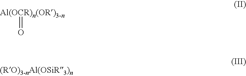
[Al(OCR)n(OR)3-n]=O
